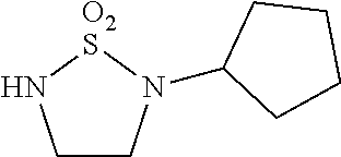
C1CN(C2CCCC2)[O2S]N1
